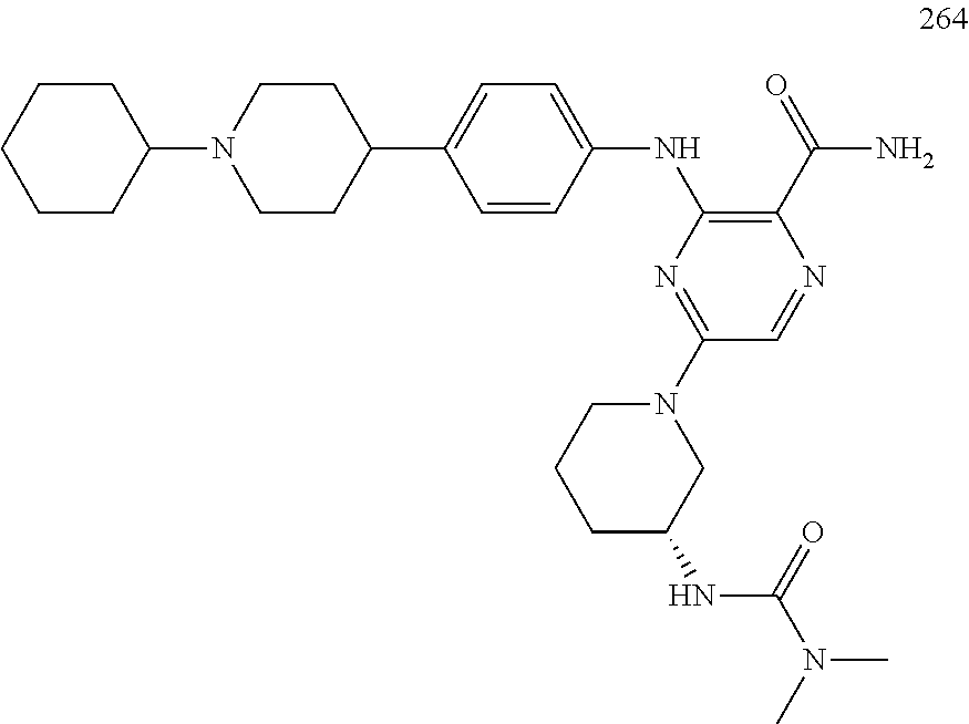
C1CC(C2=CC=C(NC3=C(C(=O)N)N=CC(N4CCCC(NC(N(C)C)=O)C4)=N3)C=C2)CCN1C1CCCCC1
